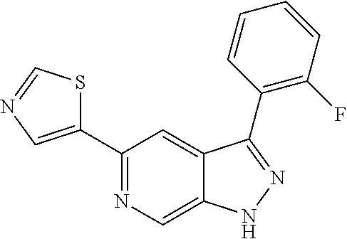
C1(C2=CN=CS2)=NC=C2C(=C1)C(C1=C(F)C=CC=C1)=NN2
